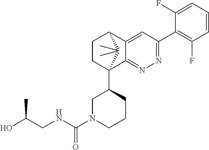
C1(F)=CC=CC(F)=C1C1=NN=C2C(=C1)C1CCC2(C2CN(C(NCC(O)C)=O)CCC2)C1(C)C
